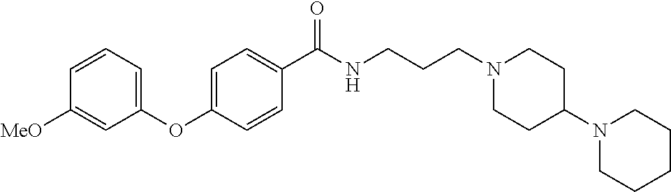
C1=CC=C(OC2=CC=C(C(NCCCN3CCC(N4CCCCC4)CC3)=O)C=C2)C=C1[MeO]
